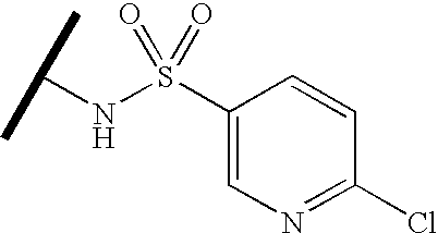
N(S(C1=CN=C(Cl)C=C1)(=O)=O)C(C)C
